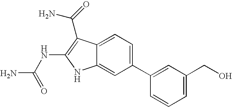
C1(C2=CC(CO)=CC=C2)=CC=C2C(=C1)NC(NC(N)=O)=C2C(=O)N
